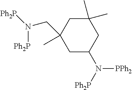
C1(C)(CN([Ph2P])[Ph2P])CC(N([Ph2P])[PPh2])CC(C)(C)C1
